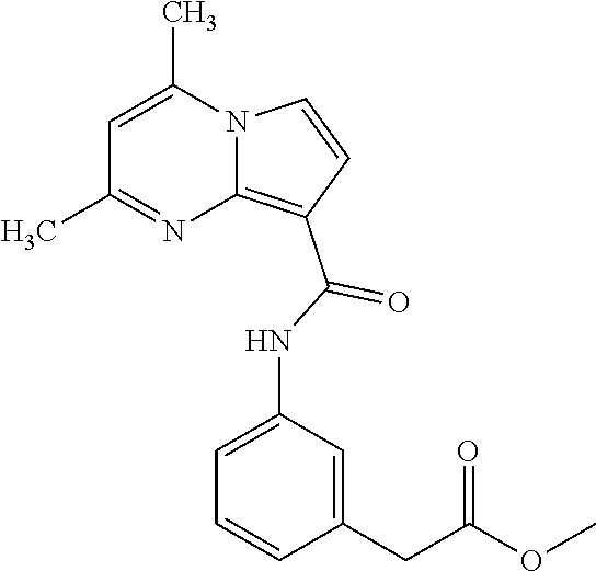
C1=C(C)N2C(=C(C(=O)NC3=CC=CC(CC(=O)OC)=C3)C=C2)N=C1C
